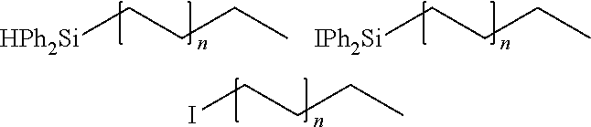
ICCCC.[HPh2Si]CCCC.[IPh2Si]CCCC
